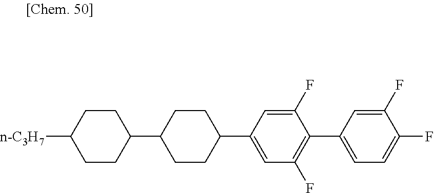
[n-C3H7]C1CCC(C2CCC(C3=CC(F)=C(C4=CC=C(F)C(F)=C4)C(F)=C3)CC2)CC1
